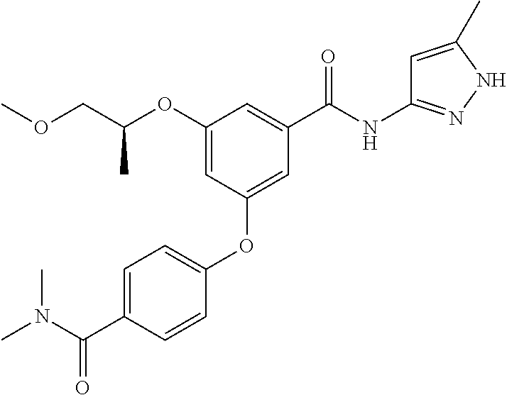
C1=CC(OC2=CC(C(NC3=NNC(C)=C3)=O)=CC(OC(COC)C)=C2)=CC=C1C(N(C)C)=O
